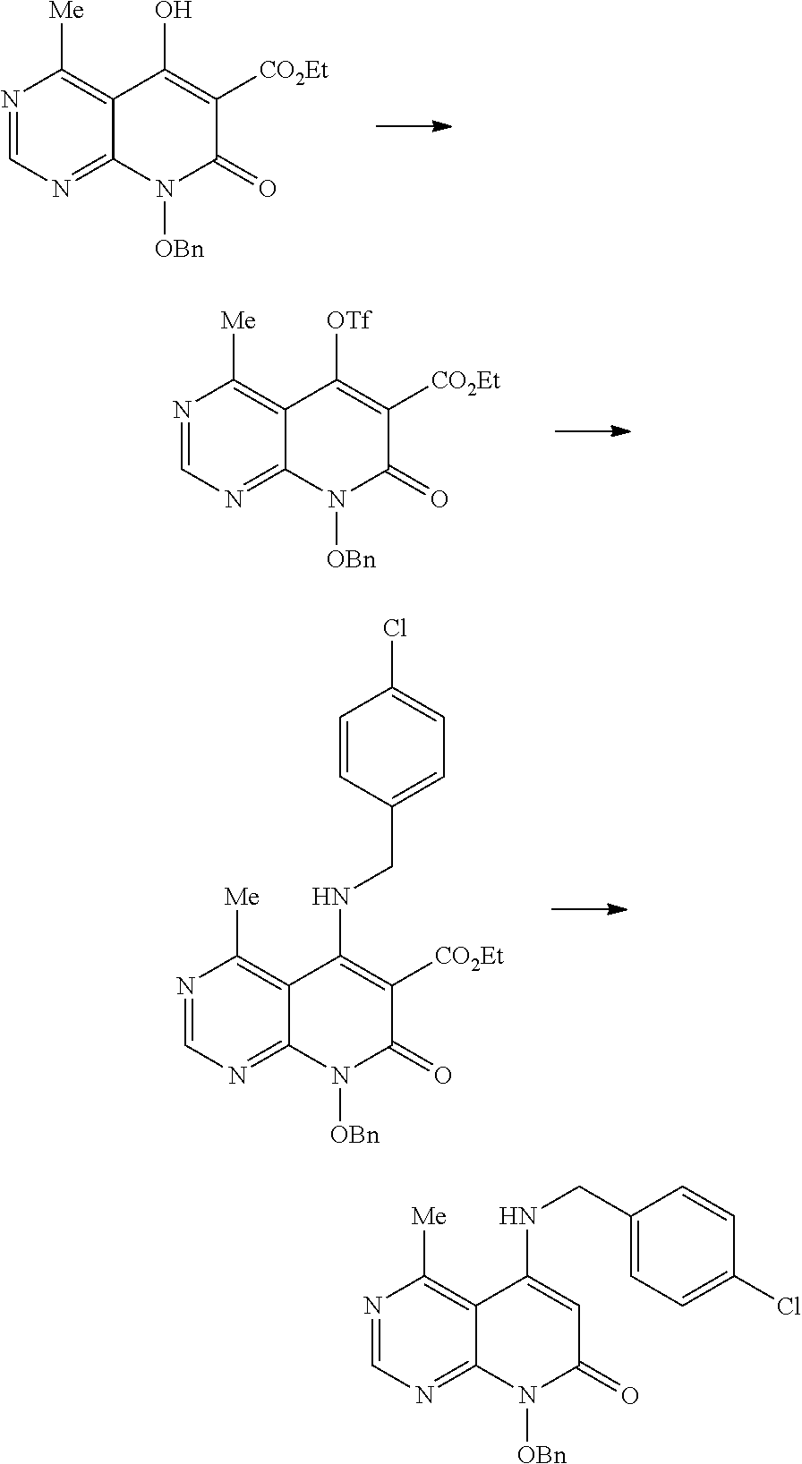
N1=CN=C2C(=C1[Me])C(O)=C([CO2Et])C(=O)N2[OBn].N1=CN=C2C(=C1[Me])C([OTf])=C([CO2Et])C(=O)N2[OBn].N1=CN=C2C(=C1[Me])C(NCC1=CC=C(Cl)C=C1)=C([CO2Et])C(=O)N2[OBn].N1=CN=C2C(=C1[Me])C(NCC1=CC=C(Cl)C=C1)=CC(=O)N2[OBn]
